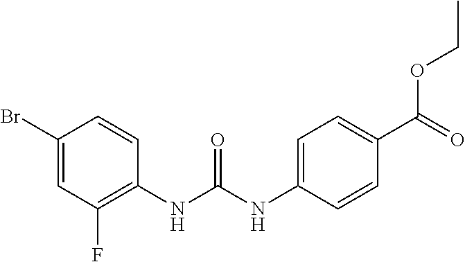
C1(Br)=CC(F)=C(NC(NC2=CC=C(C(=O)OCC)C=C2)=O)C=C1
